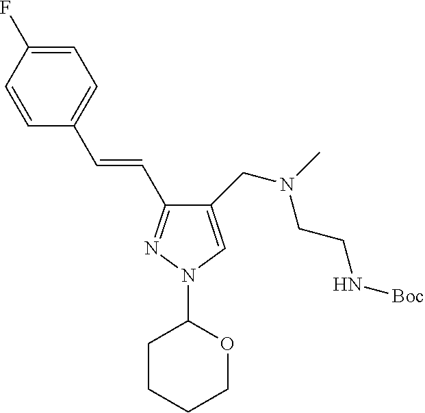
C1(CN(C)CCN[Boc])=CN(C2CCCCO2)N=C1C=CC1=CC=C(F)C=C1
